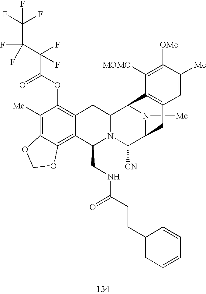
C1([Me])=C2C(=C3C(=C1OC(C(C(C(F)(F)F)(F)F)(F)F)=O)CC1N(C3CNC(=O)CCC3=CC=CC=C3)C([CN])C3N([Me])C1C1=C(C3)C=C([Me])C([OMe])=C1[MOMO])OCO2
